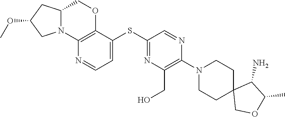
C1(N2CCC3(COC(C)C3N)CC2)=C(CO)N=C(SC2=CC=NC3=C2OCC2CC(OC)CN23)C=N1
